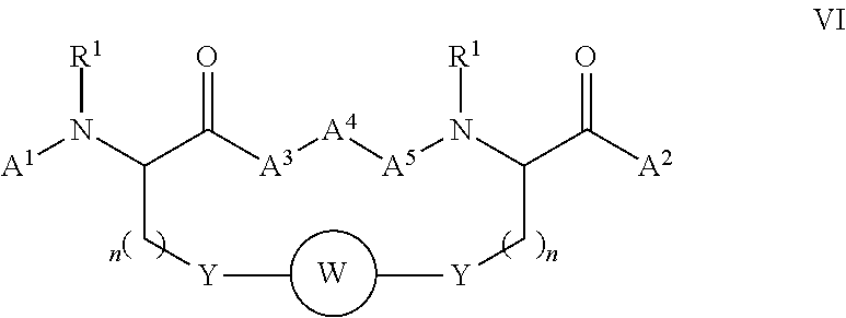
[A1]N(C(C([A3][A4][A5]N(C(C([A2])=O)C[Y]C)[R1])=O)C[Y]C)[R1].[W]
